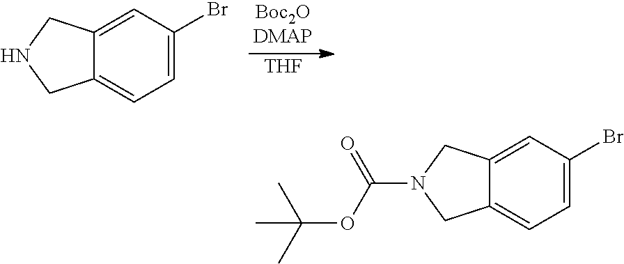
[THF].C12=CC(Br)=CC=C1CNC2.C12=CC(Br)=CC=C1CN(C(=O)OC(C)(C)C)C2
